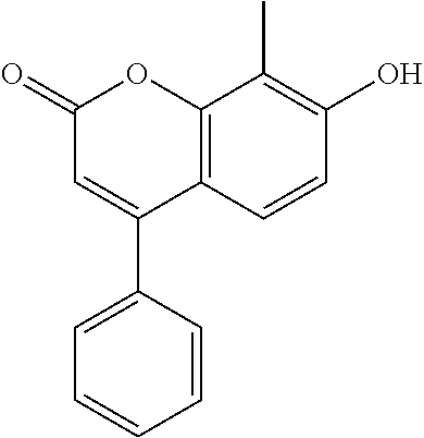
C12=C(C=CC(O)=C1C)C(C1=CC=CC=C1)=CC(=O)O2
